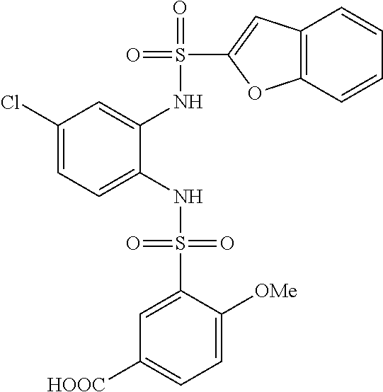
C1(Cl)=CC=C(NS(=O)(=O)C2=CC([HOOC])=CC=C2[OMe])C(NS(=O)(C2=CC3=C(O2)C=CC=C3)=O)=C1
